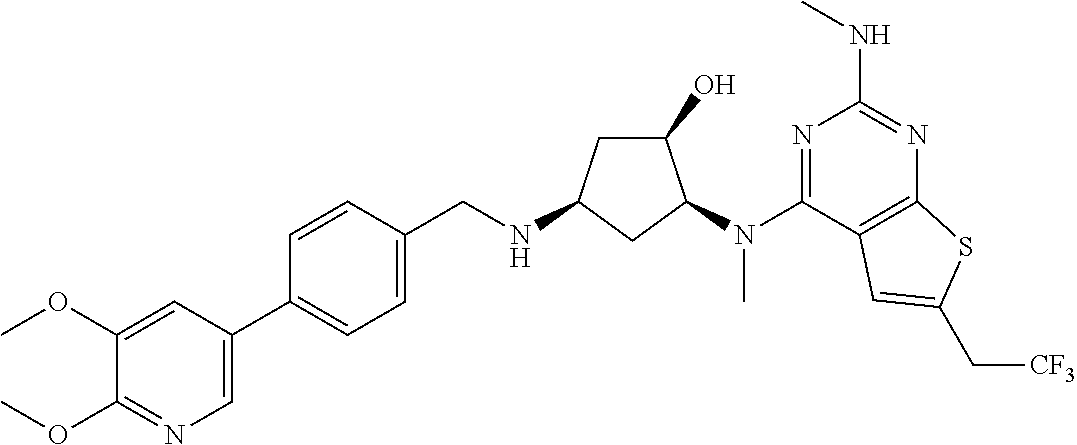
C1(OC)=NC=C(C2=CC=C(CNC3CC(O)C(N(C4=NC(NC)=NC5=C4C=C(C[CF3])S5)C)C3)C=C2)C=C1OC
